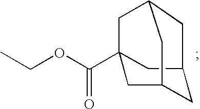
C(=O)(OCC)C12CC3CC(C1)CC(C2)C3
